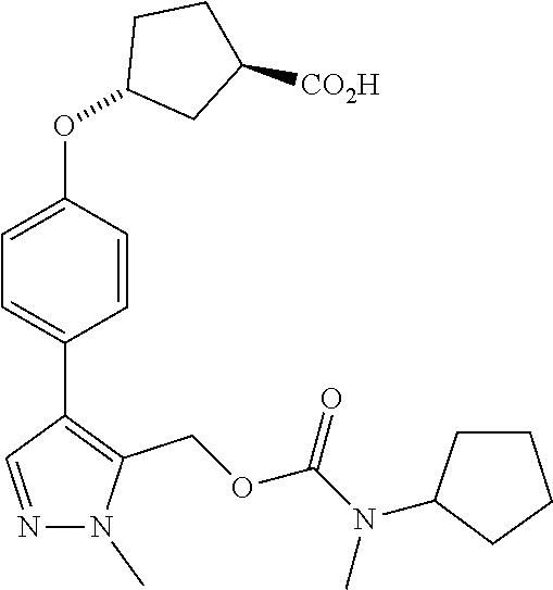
C1=C(C2=C(COC(N(C)C3CCCC3)=O)N(C)N=C2)C=CC(OC2CC([CO2H])CC2)=C1
